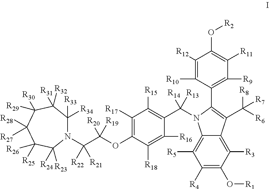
N1(C(C(OC2=C([R17])C([R15])=C(C([R13])([R14])N3C4=C([R5])C([R4])=C(O[R1])C([R3])=C4C(C([R8])([R6])[R7])=C3C3=C([R9])C([R11])=C(O[R2])C([R12])=C3[R10])C([R16])=C2[R18])([R20])[R19])([R22])[R21])C([R33])([R34])C([R32])([R31])C([R30])([R29])C([R28])([R27])C([R26])([R25])C1([R24])[R23]
